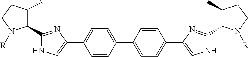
C1(C2=CC=C(C3=CNC(C4C(C)CCN4[R])=N3)C=C2)=CC=C(C2=CNC(C3C(C)CCN3[R])=N2)C=C1
